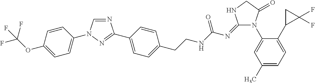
C1=CC(OC(F)(F)F)=CC=C1N1C=NC(C2=CC=C(CCNC(N=C3N(C4=CC(C)=CC=C4C4C(F)(F)C4)C(=O)CN3)=O)C=C2)=N1
